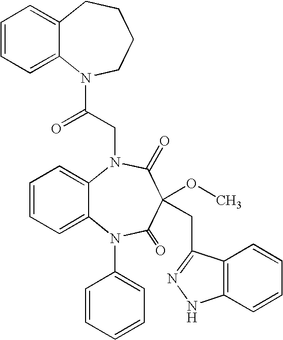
C(=O)(CN1C2=CC=CC=C2N(C2=CC=CC=C2)C(=O)C(OC)(CC2=NNC3=C2C=CC=C3)C1=O)N1C2=CC=CC=C2CCCC1
